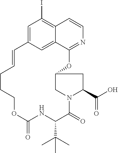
C1=C2C=C3C(=C1I)C=CN=C3OC1CN(C(=O)C(C(C)(C)C)NC(=O)OCCCC=C2)C(C(O)=O)C1
